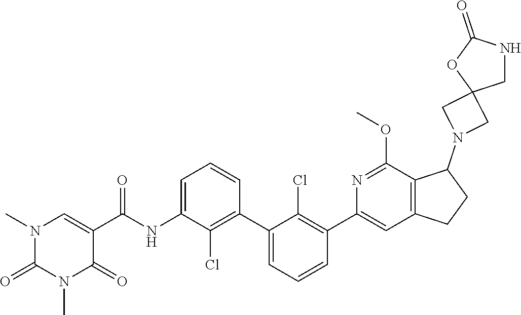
N1(C)C(=O)N(C)C=C(C(=O)NC2=CC=CC(C3=CC=CC(C4=CC5=C(C(OC)=N4)C(N4CC6(C4)OC(=O)NC6)CC5)=C3Cl)=C2Cl)C1=O
